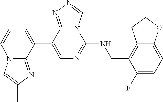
N12C(=NC(C)=C1)C(C1=CN=C(NCC3=C4C(=CC=C3F)OCC4)N3C1=NN=C3)=CC=C2
